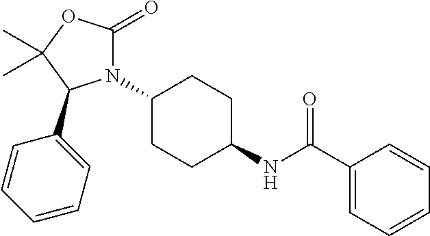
N1(C2CCC(NC(C3=CC=CC=C3)=O)CC2)C(=O)OC(C)(C)C1C1=CC=CC=C1
